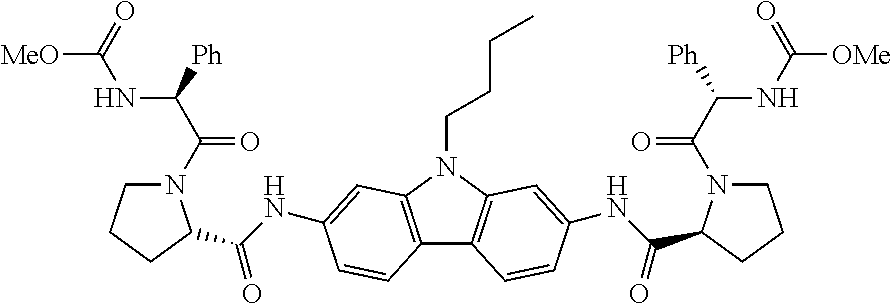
C12=C(N(CCCC)C3=C1C=CC(NC(C1N(C(C([Ph])NC([OMe])=O)=O)CCC1)=O)=C3)C=C(NC(C1N(C(C([Ph])NC([MeO])=O)=O)CCC1)=O)C=C2
